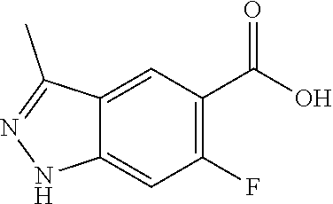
OC(=O)C1=C(F)C=C2C(=C1)C(C)=NN2
